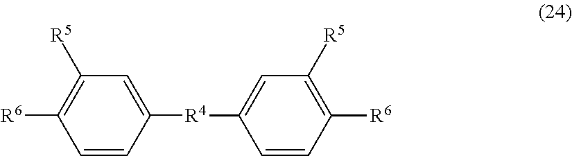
C1=CC([R4]C2=CC([R5])=C([R6])C=C2)=CC([R5])=C1[R6]
